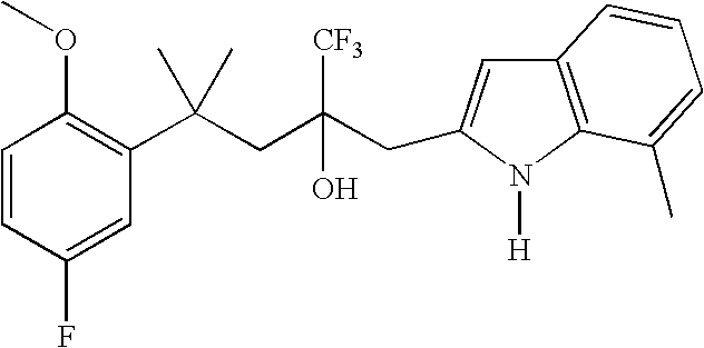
C1(F)=CC(C(CC(CC2=CC3=C(N2[H])C(C)=CC=C3)([CF3])O)(C)C)=C(OC)C=C1
